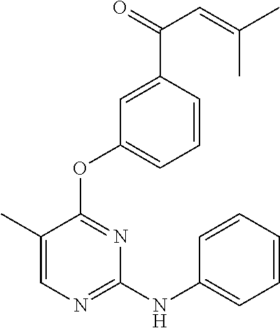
O(C1=NC(NC2=CC=CC=C2)=NC=C1C)C1=CC=CC(C(=O)C=C(C)C)=C1
